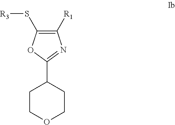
S(C1=C([R1])N=C(C2CCOCC2)O1)[R3]
